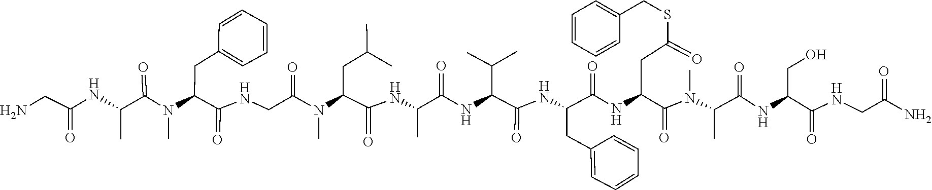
N(C)(C(C(NC(C(=O)NC(C(NC(C(=O)NC(CC(=O)SCC1=CC=CC=C1)C(=O)N(C(C(NC(CO)C(NCC(=O)N)=O)=O)C)C)CC1=CC=CC=C1)=O)C(C)C)C)=O)CC(C)C)C(=O)CNC(C(N(C)C(=O)C(C)NC(CN)=O)CC1=CC=CC=C1)=O
